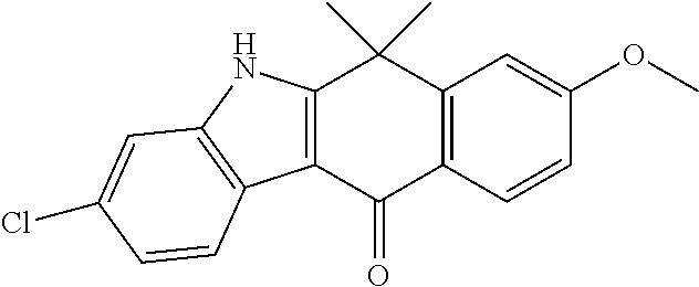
C12=C(C(=O)C3=C(C1(C)C)C=C(OC)C=C3)C1=C(N2)C=C(Cl)C=C1
